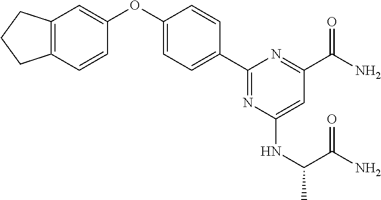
C1=C(OC2=CC3=C(C=C2)CCC3)C=CC(C2=NC(NC(C)C(N)=O)=CC(C(N)=O)=N2)=C1
